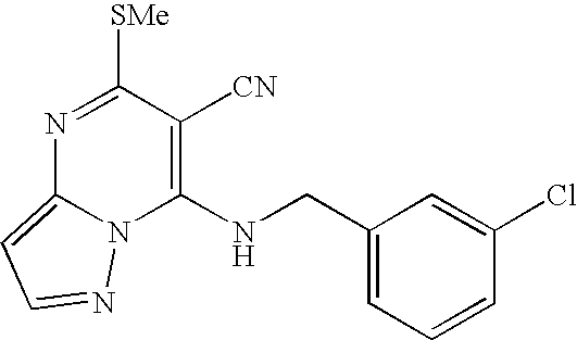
N1=C([SMe])C([CN])=C(NCC2=CC=CC(Cl)=C2)N2C1=CC=N2
